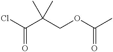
ClC(C(COC(C)=O)(C)C)=O
